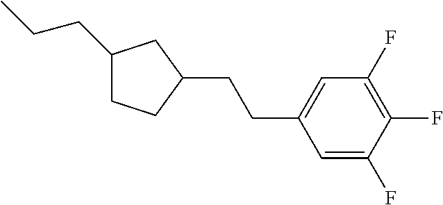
C1(CCC)CCC(CCC2=CC(F)=C(F)C(F)=C2)C1
